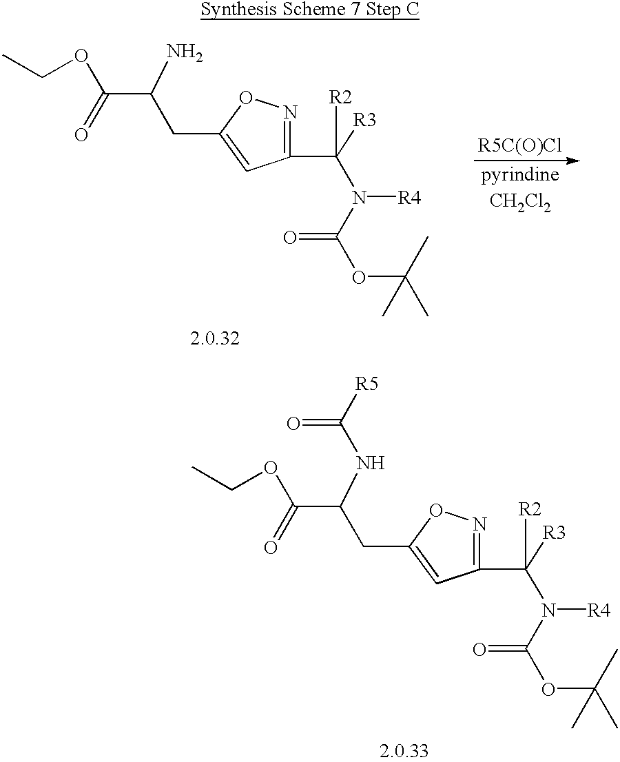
C(C(NC([R5])=O)CC1=CC(C([R3])(N(C(OC(C)(C)C)=O)[R4])[R2])=NO1)(=O)OCC.C(C(N)CC1=CC(C([R3])(N(C(OC(C)(C)C)=O)[R4])[R2])=NO1)(=O)OCC.[R5C(O)Cl]
